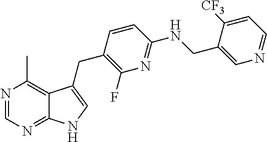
C1=C(CNC2=NC(F)=C(CC3=CNC4=NC=NC(C)=C43)C=C2)C([CF3])=CC=N1
